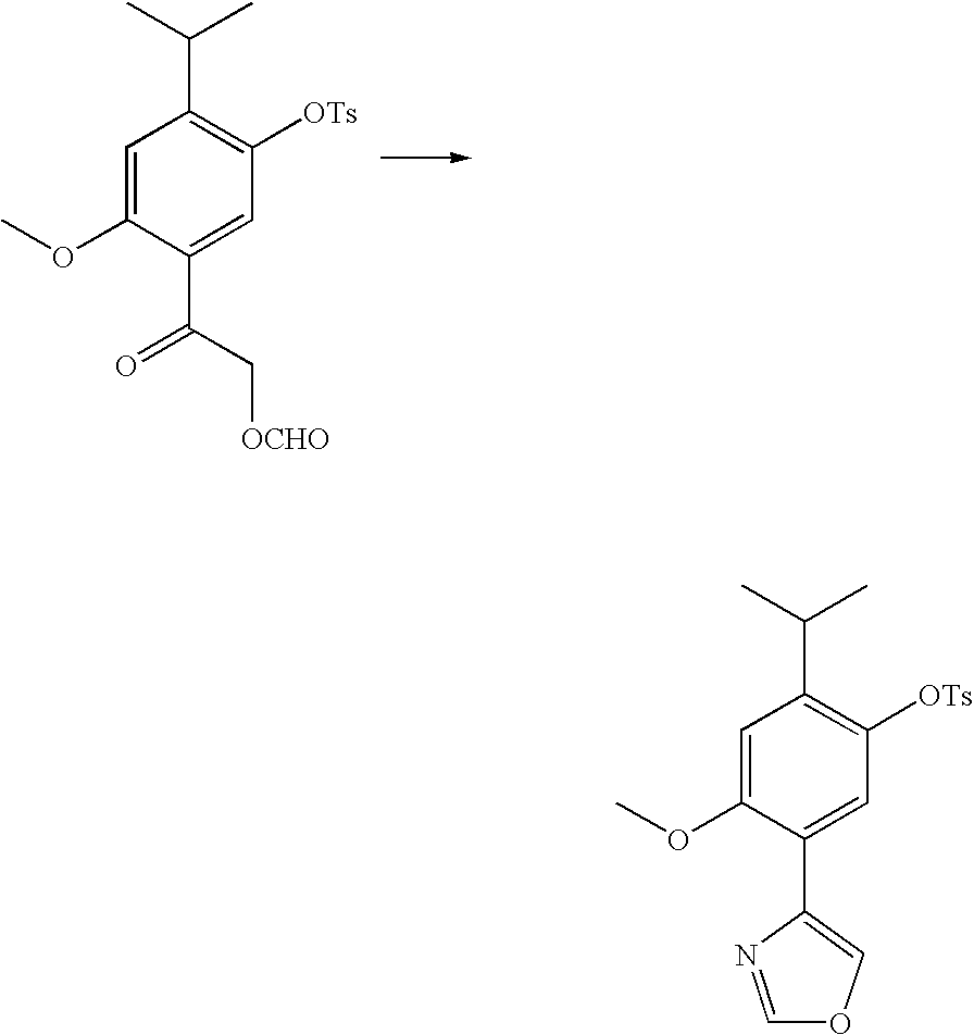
C1=C(OC)C(C(C[OCHO])=O)=CC([OTs])=C1C(C)C.C1=C(OC)C(C2=COC=N2)=CC([OTs])=C1C(C)C
